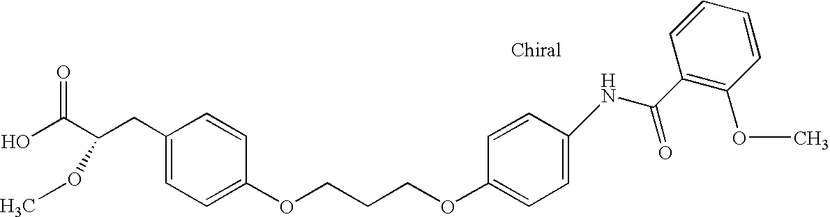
C1(CC(C(O)=O)OC)=CC=C(OCCCOC2=CC=C(NC(C3=C(OC)C=CC=C3)=O)C=C2)C=C1
